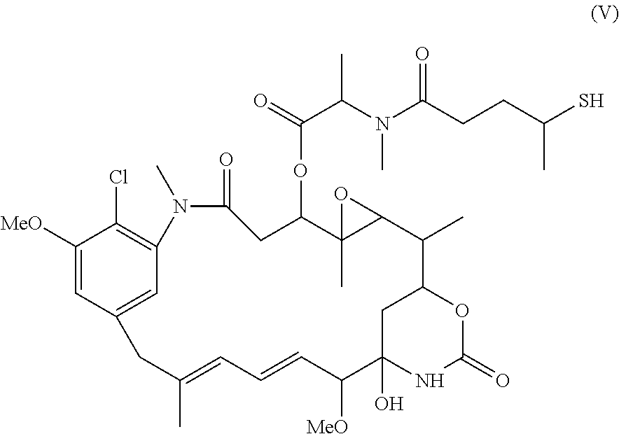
C1([MeO])=CC2=CC(=C1Cl)N(C)C(=O)CC(OC(C(N(C(CCC(S)C)=O)C)C)=O)C1(C)C(C(C)C3OC(=O)NC(O)(C([MeO])C=CC=C(C)C2)C3)O1
